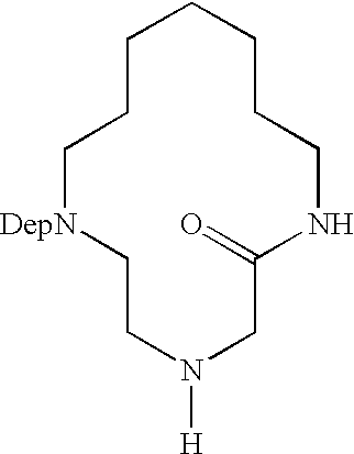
C1CC[DepN]CCN([H])CC(=O)NCCCC1
